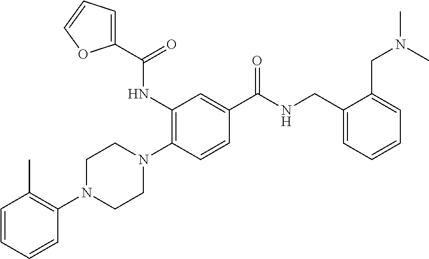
C1=CC=CC(N2CCN(C3=C(NC(C4=CC=CO4)=O)C=C(C(NCC4=CC=CC=C4CN(C)C)=O)C=C3)CC2)=C1C
